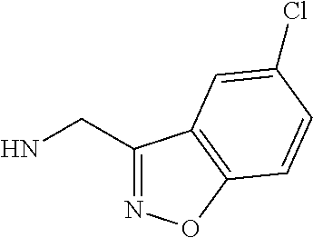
C1(CN)=NOC2=C1C=C(Cl)C=C2
